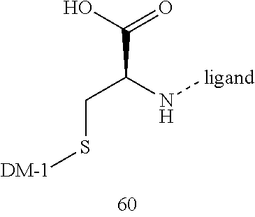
OC(=O)C(N[ligand])CS[DM-1]
